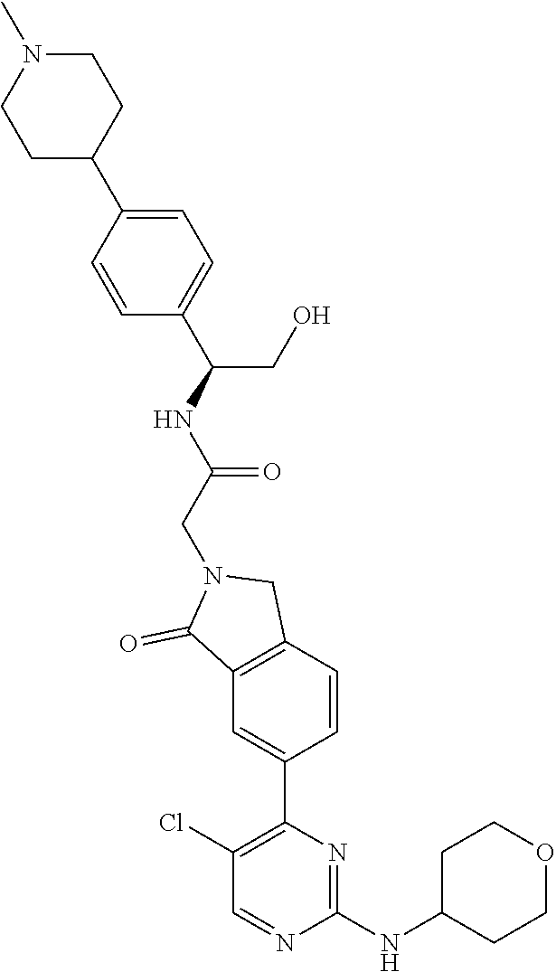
C1(NC2CCOCC2)=NC(C2=CC3=C(C=C2)CN(CC(NC(CO)C2=CC=C(C4CCN(C)CC4)C=C2)=O)C3=O)=C(Cl)C=N1
